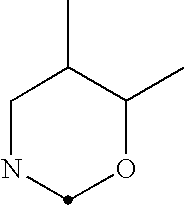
C1NCOC(C)C1C
